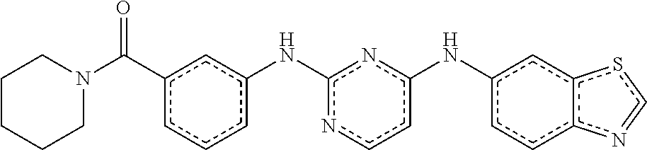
c1(Nc2ccnc(Nc3cccc(C(N4CCCCC4)=O)c3)n2)ccc2c(c1)sc=n2
